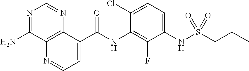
O=C(NC1=C(F)C(NS(CCC)(=O)=O)=CC=C1Cl)C1=CC=NC2=C1N=CN=C2N
